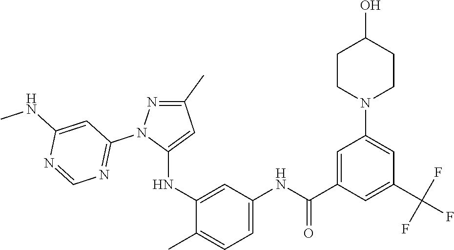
C1(C)=NN(C2=NC=NC(NC)=C2)C(NC2=CC(NC(C3=CC(N4CCC(O)CC4)=CC(C(F)(F)F)=C3)=O)=CC=C2C)=C1
